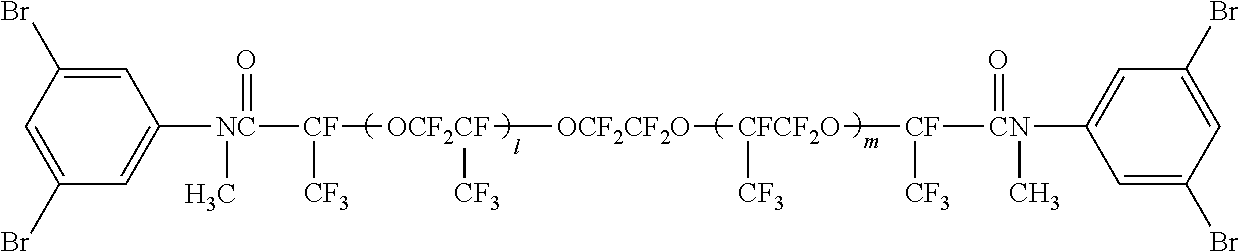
C1(Br)=CC(Br)=CC([NC]([CF]([OCF2CF]([OCF2CF2O][CFCF2O]([CF]([CN](C2=CC(Br)=CC(Br)=C2)(C)=O)[CF3])[CF3])[CF3])[CF3])(=O)C)=C1
